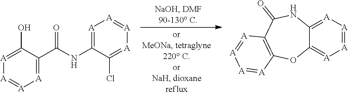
[A]1=C(C(NC2=[A][A]=[A][A]=C2Cl)=O)C(O)=[A][A]=[A]1.C12=[A][A]=[A][A]=C1OC1=C(C(=O)N2)[A]=[A][A]=[A]1
